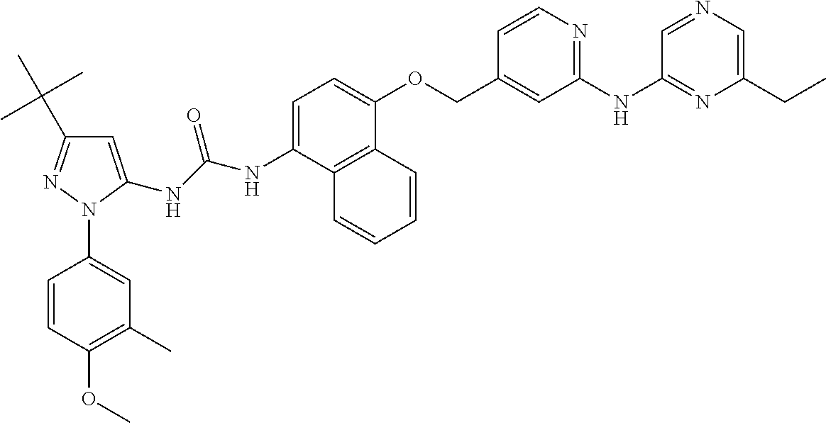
C1=C(NC(NC2=CC=C(OCC3=CC(NC4=NC(CC)=CN=C4)=NC=C3)C3=C2C=CC=C3)=O)N(C2=CC(C)=C(OC)C=C2)N=C1C(C)(C)C
